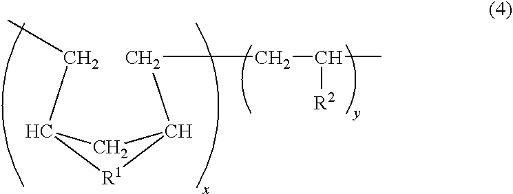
C(C1[R1]C(CC)C1)CC([R2])C
